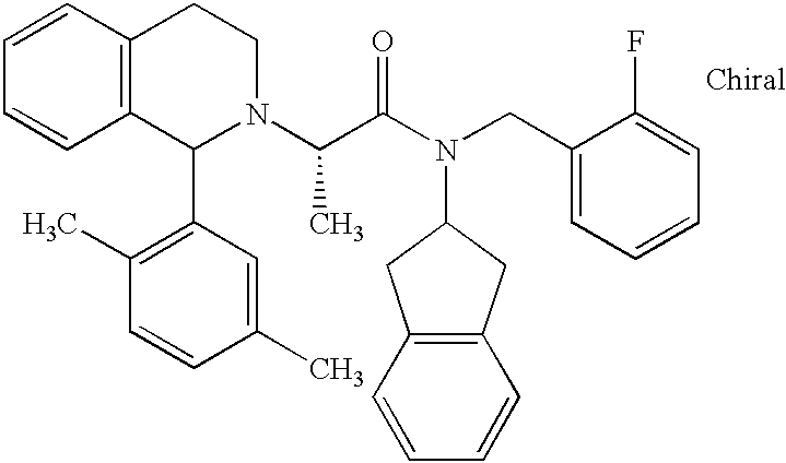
C1=CC2=C(C=C1)C(C1=C(C)C=CC(C)=C1)N(C(C(N(CC1=CC=CC=C1F)C1CC3=C(C1)C=CC=C3)=O)C)CC2
